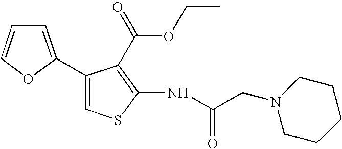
C1=C(C2=CC=CO2)C(C(OCC)=O)=C(NC(=O)CN2CCCCC2)S1
